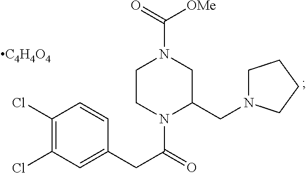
C1(Cl)=C(Cl)C=C(CC(=O)N2C(CN3CCCC3)CN(C([OMe])=O)CC2)C=C1.[C4H4O4]
